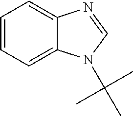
C1=CC=C2C(=C1)N=CN2C(C)(C)C
